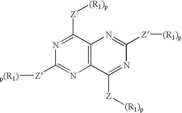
C12=C(C([Z][(R1)p])=NC([Z][p(R1)])=N1)N=C([Z][(R1)p])N=C2[Z][(R1)p]
